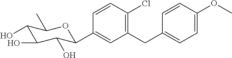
C1=CC(Cl)=C(CC2=CC=C(OC)C=C2)C=C1C1C(O)C(O)C(O)C(C)O1
